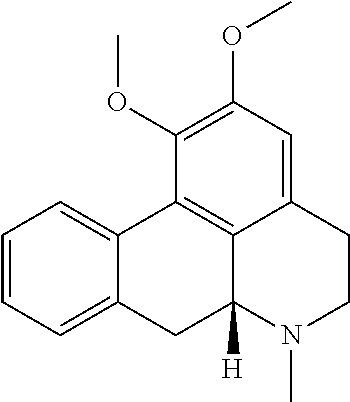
C1=CC=C2C(=C1)C1=C3C([H])(C2)N(C)CCC3=CC(OC)=C1OC
